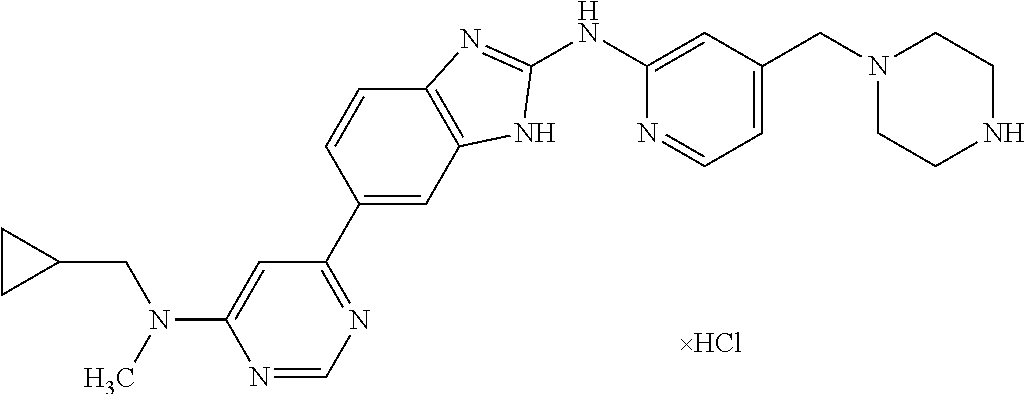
N1=CN=C(C2=CC3=C(C=C2)N=C(NC2=CC(CN4CCNCC4)=CC=N2)N3)C=C1N(C)CC1CC1
